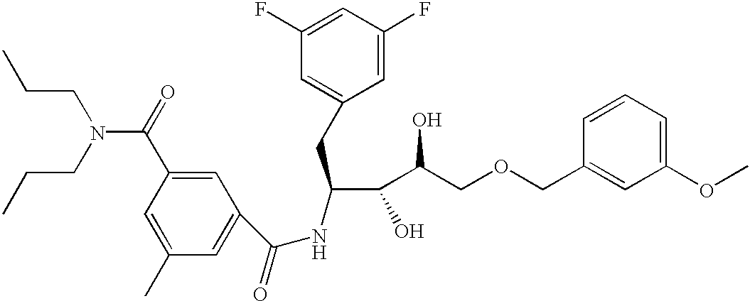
C1=C(C(=O)N(CCC)CCC)C=C(C)C=C1C(=O)NC(CC1=CC(F)=CC(F)=C1)C(C(COCC1=CC(OC)=CC=C1)O)O
